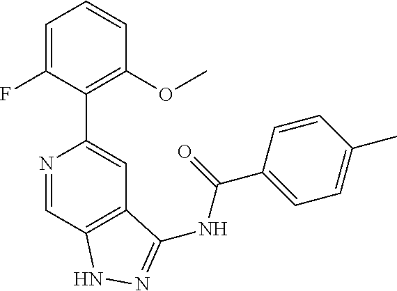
N1=CC2=C(C=C1C1=C(OC)C=CC=C1F)C(NC(C1=CC=C(C)C=C1)=O)=NN2
